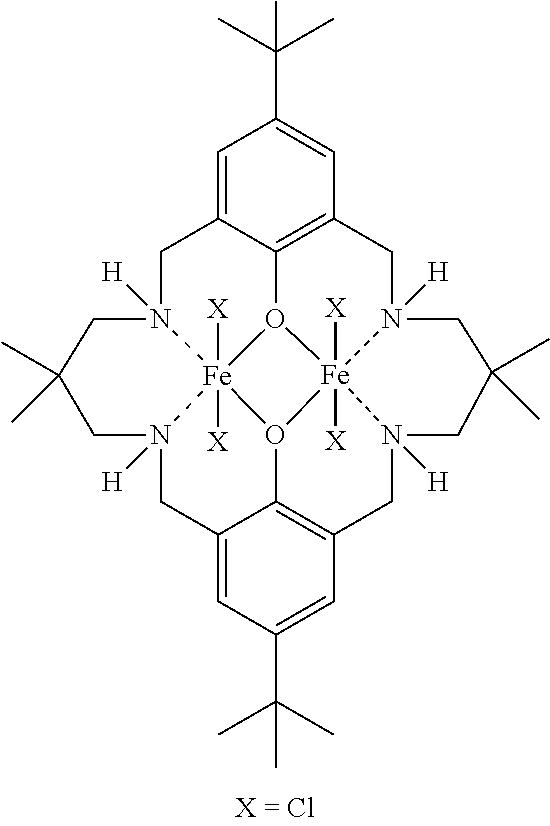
C1=C2C3=C(C=C1C(C)(C)C)CN1([H])[Fe]45([X])([X])O6C7=C(C=C(C(C)(C)C)C=C7CN7([H])[Fe]6([X])([X])(N([H])(C2)CC(C)(C)C7)O34)CN5([H])CC(C)(C)C1
